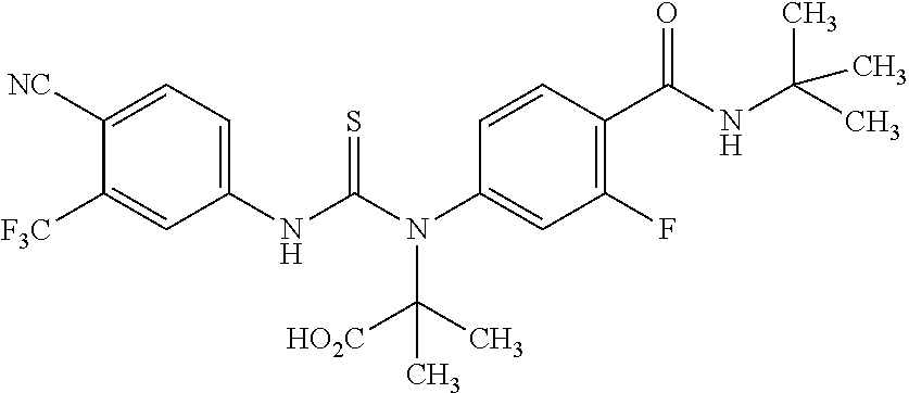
C1(NC(N(C2=CC(F)=C(C(NC(C)(C)C)=O)C=C2)C([HO2C])(C)C)=S)=CC=C([NC])C([F3C])=C1
